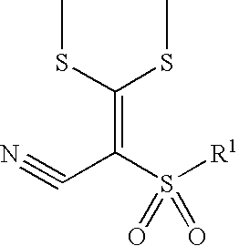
[R1]S(C(C#N)=C(SC)SC)(=O)=O
